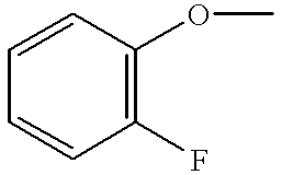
C1=CC(F)=C(OC)C=C1
